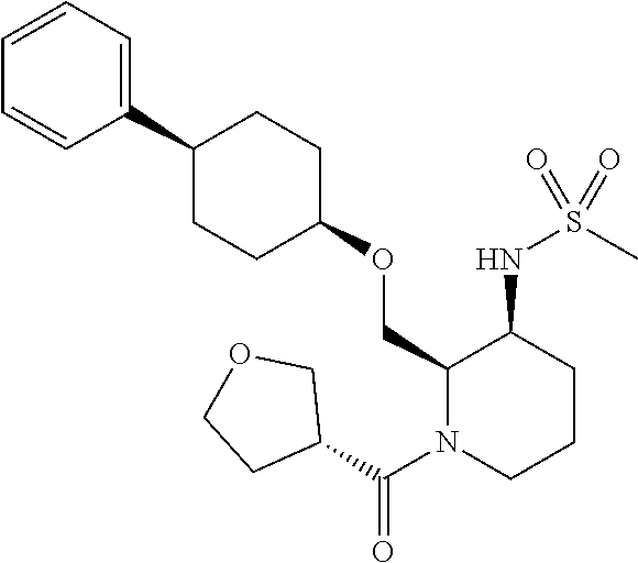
C1(COC2CCC(C3=CC=CC=C3)CC2)N(C(C2COCC2)=O)CCCC1NS(C)(=O)=O
